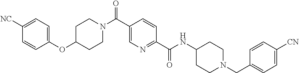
C1CN(C(C2=CN=C(C(=O)NC3CCN(CC4=CC=C([CN])C=C4)CC3)C=C2)=O)CCC1OC1=CC=C([NC])C=C1
